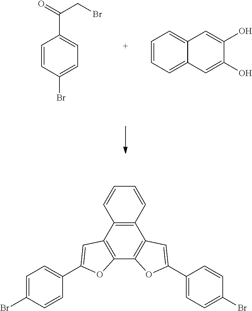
C1=CC(Br)=CC=C1C(=O)CBr.C1=CC=C2C(=C1)C=C(O)C(O)=C2.C12=C(C3=C(C4=C1C=C(C1=CC=C(Br)C=C1)O4)OC(C1=CC=C(Br)C=C1)=C3)C=CC=C2
